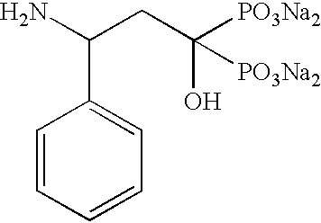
C(CC([PO3Na2])(O)[PO3Na2])(N)C1=CC=CC=C1
